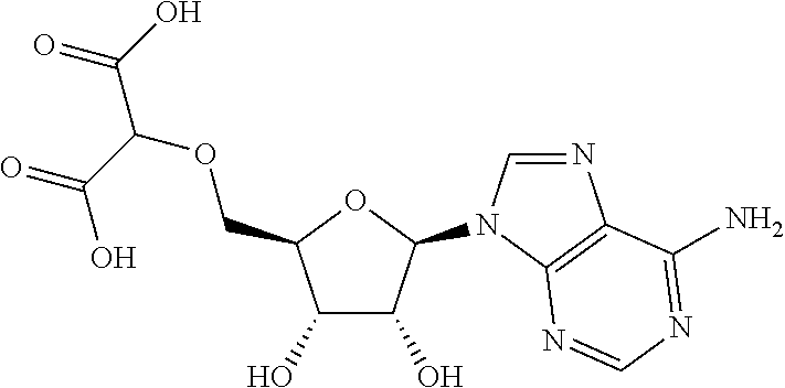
C1(O)C(O)C(N2C=NC3=C2N=CN=C3N)OC1COC(C(O)=O)C(O)=O
